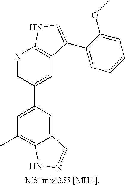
C1=C(C2=CC3=C(N=C2)NC=C3C2=CC=CC=C2OC)C=C2C(=C1C)NN=C2
